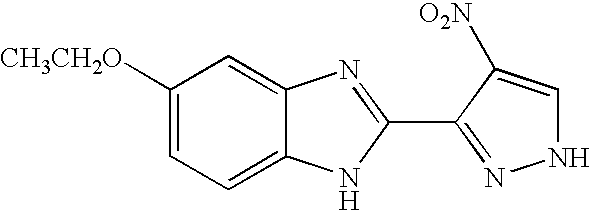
C1([CH3CH2O])=CC=C2C(=C1)N=C(C1=NNC=C1[O2N])N2
